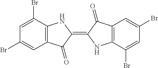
C1(Br)=CC2=C(C(Br)=C1)NC(=C1C(=O)C3=C(N1)C(Br)=CC(Br)=C3)C2=O
